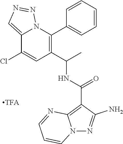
C1(C(C)NC(C2=C3N(N=C2N)C=CC=N3)=O)=C(C2=CC=CC=C2)N2C(=CN=N2)C(Cl)=C1.[TFA]
